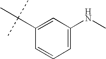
C1(C(C)(C)C)=CC(NC)=CC=C1
